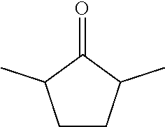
C1CC(C)C(=O)C1C
